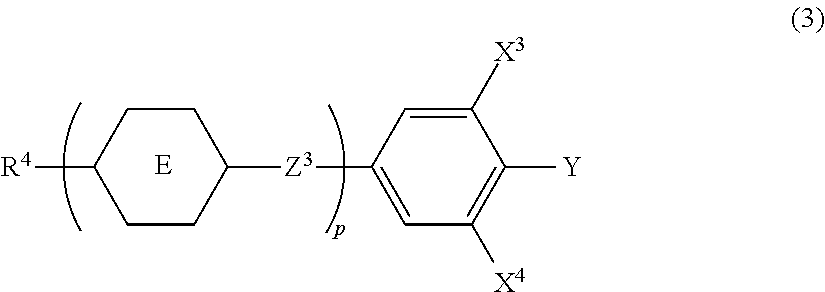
C1CC([R4])CCC1[Z3]C1=CC([X4])=C([Y])C([X3])=C1
